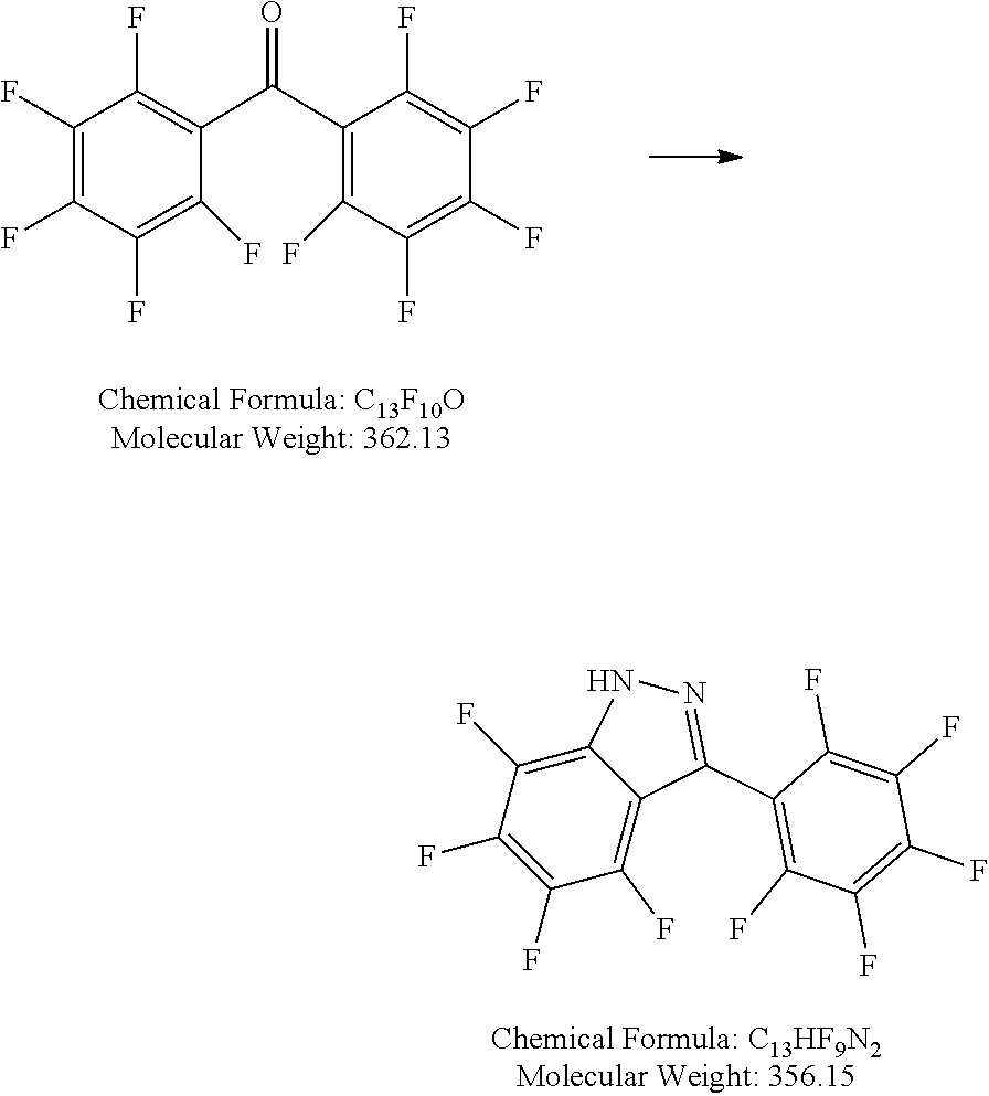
C12=C(F)C(F)=C(F)C(F)=C1C(C1=C(F)C(F)=C(F)C(F)=C1F)=NN2.C1(F)=C(F)C(F)=C(F)C(C(C2=C(F)C(F)=C(F)C(F)=C2F)=O)=C1F
